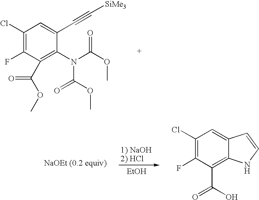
C1(Cl)=C(F)C(C(OC)=O)=C(N(C(OC)=O)C(OC)=O)C(C#C[SiMe3])=C1.[EtOH].[NaOEt (0.2 equiv)].C12=CC(Cl)=C(F)C(C(O)=O)=C1NC=C2
